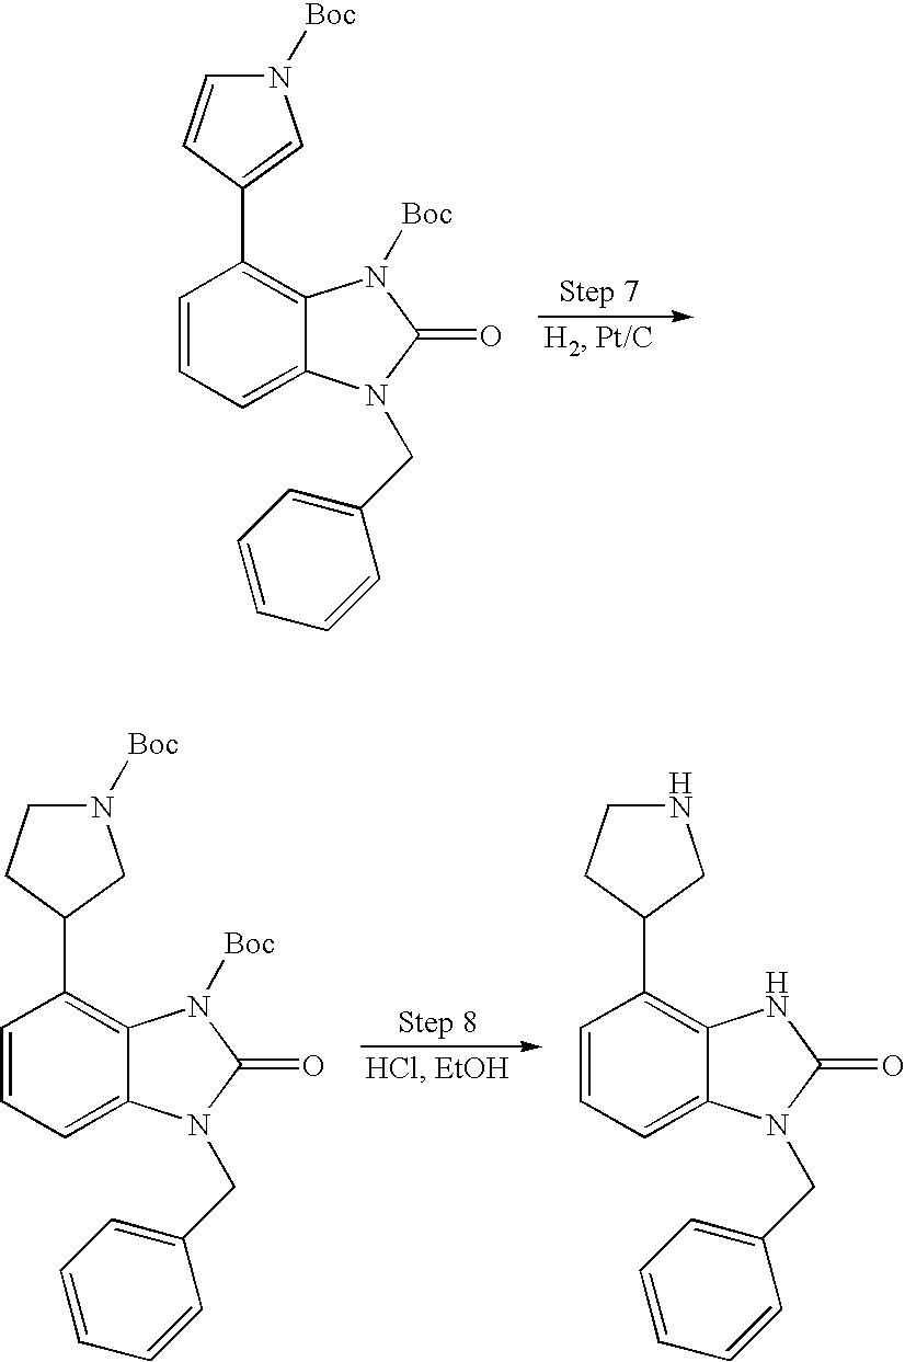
C1=CC=C2C(=C1C1=CN([Boc])C=C1)N([Boc])C(=O)N2CC1=CC=CC=C1.C1=CC=C2C(=C1C1CCN([Boc])C1)N([Boc])C(=O)N2CC1=CC=CC=C1.C1=CC=C2C(=C1C1CCNC1)NC(=O)N2CC1=CC=CC=C1
